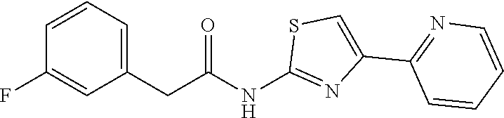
C(C(=O)NC1=NC(C2=NC=CC=C2)=CS1)C1=CC=CC(F)=C1
